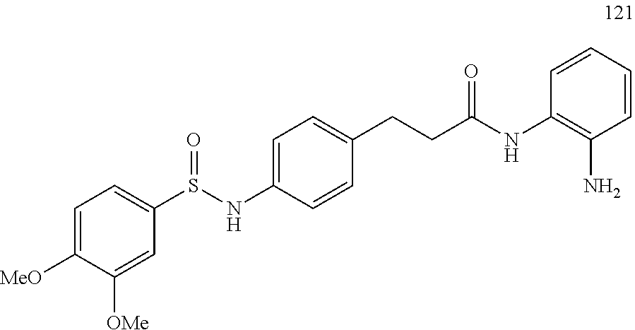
C1=C([MeO])C([OMe])=CC(S(NC2=CC=C(CCC(NC3=C(N)C=CC=C3)=O)C=C2)=O)=C1
